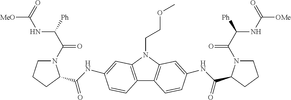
C12=C(N(CCOC)C3=C1C=CC(NC(=O)C1N(C(C([Ph])NC([OMe])=O)=O)CCC1)=C3)C=C(NC(=O)C1N(C(C([Ph])NC([MeO])=O)=O)CCC1)C=C2
